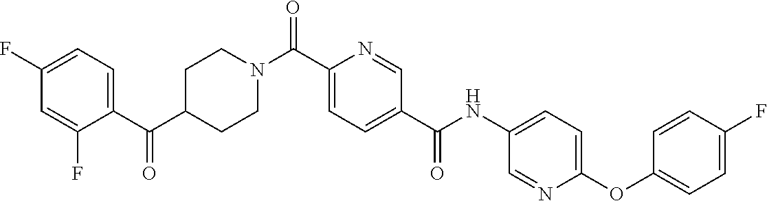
N(C(C1=CC=C(C(=O)N2CCC(C(C3=CC=C(F)C=C3F)=O)CC2)N=C1)=O)C1=CC=C(OC2=CC=C(F)C=C2)N=C1
